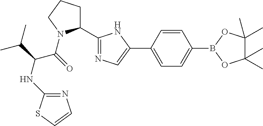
C1(B2OC(C)(C)C(C)(C)O2)=CC=C(C2=CN=C(C3CCCN3C(C(NC3=NC=CS3)C(C)C)=O)N2)C=C1
